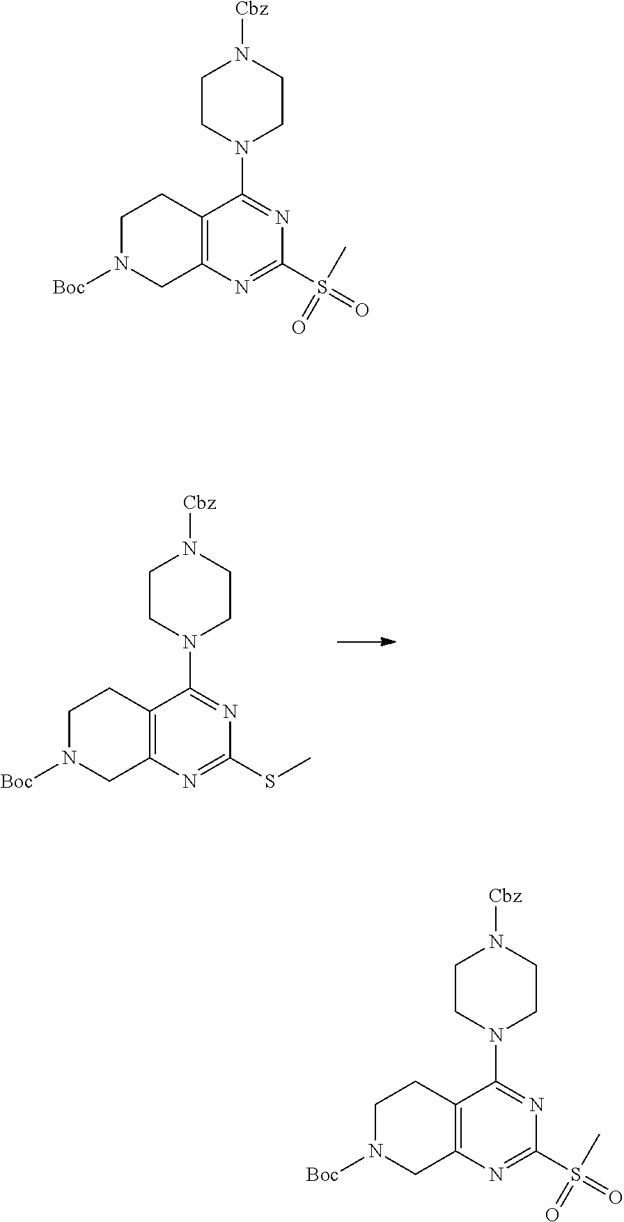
C12=C(N=C(S(=O)(C)=O)N=C1N1CCN([Cbz])CC1)CN([Boc])CC2.C12=C(N=C(S(=O)(C)=O)N=C1N1CCN([Cbz])CC1)CN([Boc])CC2.C12=C(N=C(SC)N=C1N1CCN([Cbz])CC1)CN([Boc])CC2
